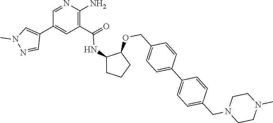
C1=NC(N)=C(C(NC2CCCC2OCC2=CC=C(C3=CC=C(CN4CCN(C)CC4)C=C3)C=C2)=O)C=C1C1=CN(C)N=C1
